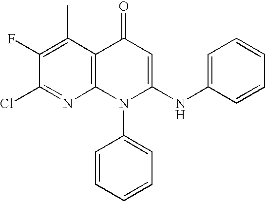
C1(F)=C(C)C2=C(N=C1Cl)N(C1=CC=CC=C1)C(NC1=CC=CC=C1)=CC2=O
